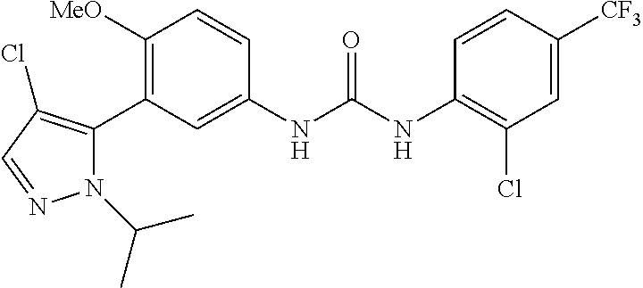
C1([OMe])=C(C2=C(Cl)C=NN2C(C)C)C=C(NC(=O)NC2=C(Cl)C=C([CF3])C=C2)C=C1
